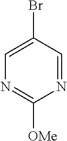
N1=CC(Br)=CN=C1[OMe]
